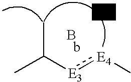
CC(C)[E3]:[E4]C.B
